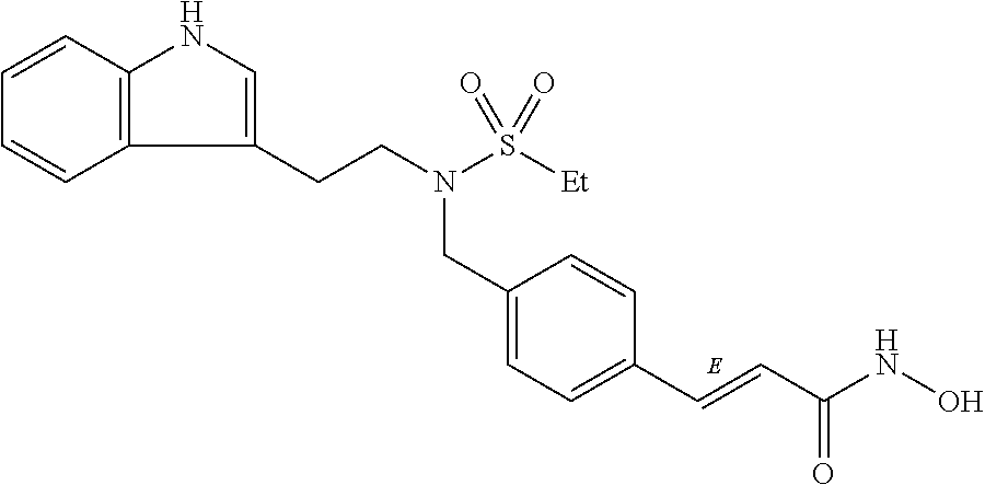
C1=CC2=C(C=C1)C(CCN(CC1=CC=C(C=CC(NO)=O)C=C1)S([Et])(=O)=O)=CN2
